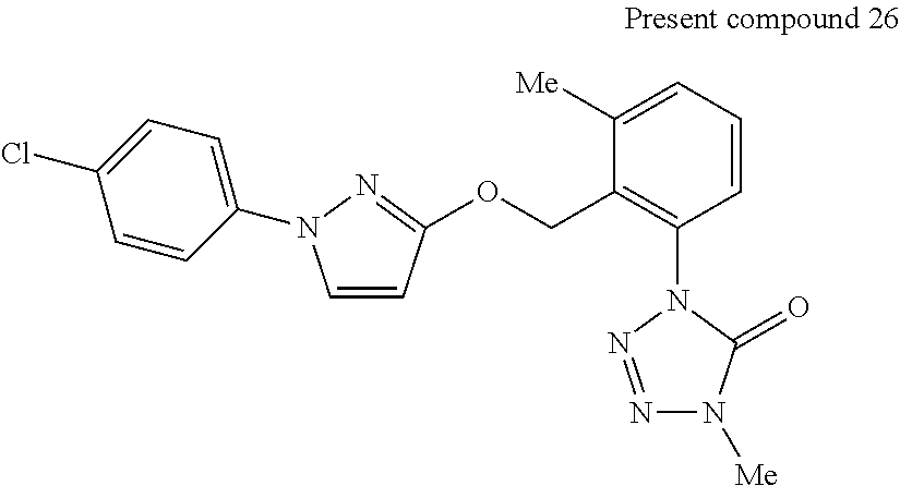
C1([Me])=CC=CC(N2N=NN([Me])C2=O)=C1COC1=NN(C2=CC=C(Cl)C=C2)C=C1
